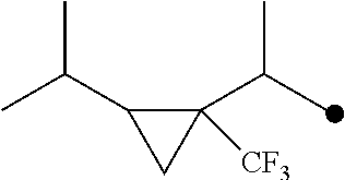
C1([CF3])(C(C)C)C(C(C)C)C1
